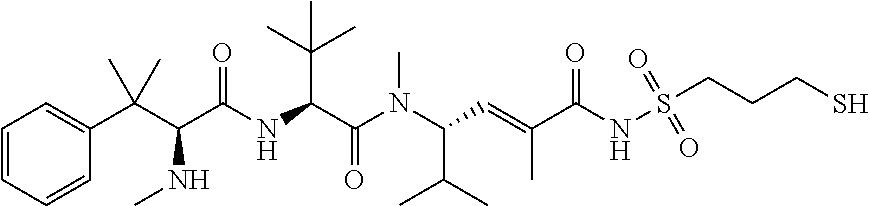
C1=CC=CC(C(C(C(NC(C(N(C(C=C(C)C(NS(CCCS)(=O)=O)=O)C(C)C)C)=O)C(C)(C)C)=O)NC)(C)C)=C1
